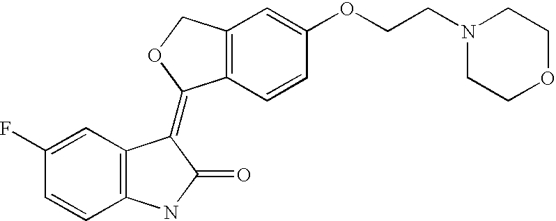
C12=C(C=CC(OCCN3CCOCC3)=C1)C(=C1C3=C(C=CC(F)=C3)NC1=O)OC2
